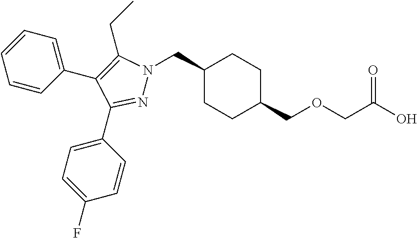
C1(CN2N=C(C3=CC=C(F)C=C3)C(C3=CC=CC=C3)=C2CC)CCC(COCC(O)=O)CC1
